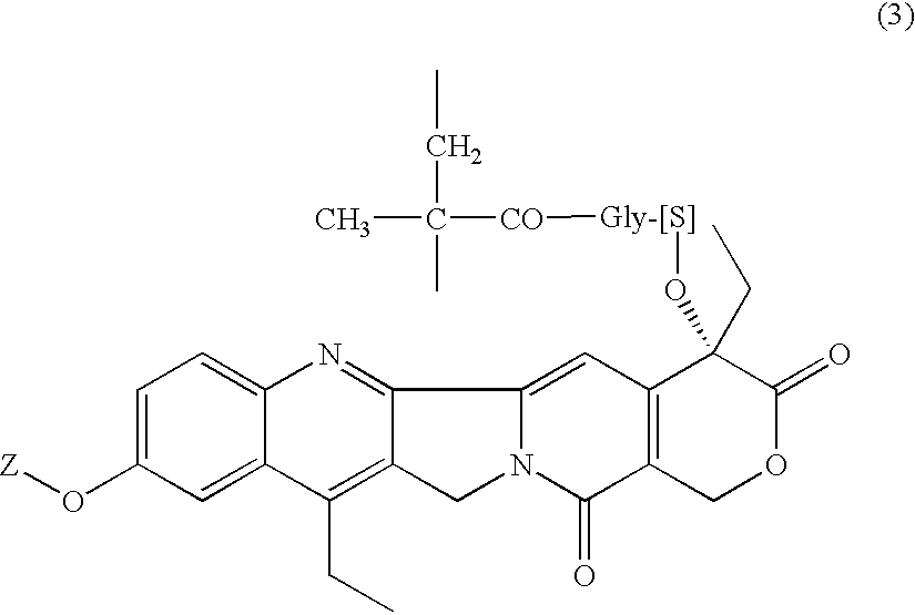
C1=C(O[Z])C=C2C(=C1)N=C1C(=C2CC)CN2C1=CC1=C(C2=O)COC(=O)C1(CC)O[Gly-[S]][CO]C(C)(C)CC
